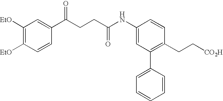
C1([EtO])=C([EtO])C=CC(C(CCC(NC2=CC(C3=CC=CC=C3)=C(CC[CO2H])C=C2)=O)=O)=C1
